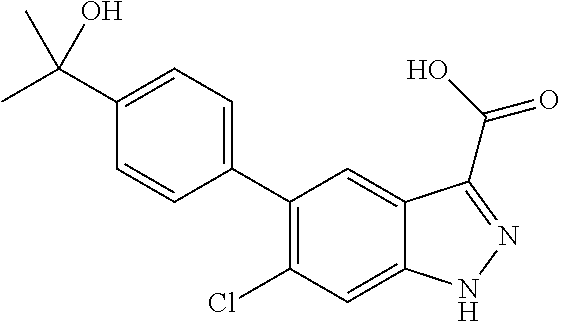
C1(C2=CC=C(C(C)(C)O)C=C2)=C(Cl)C=C2C(=C1)C(C(O)=O)=NN2
